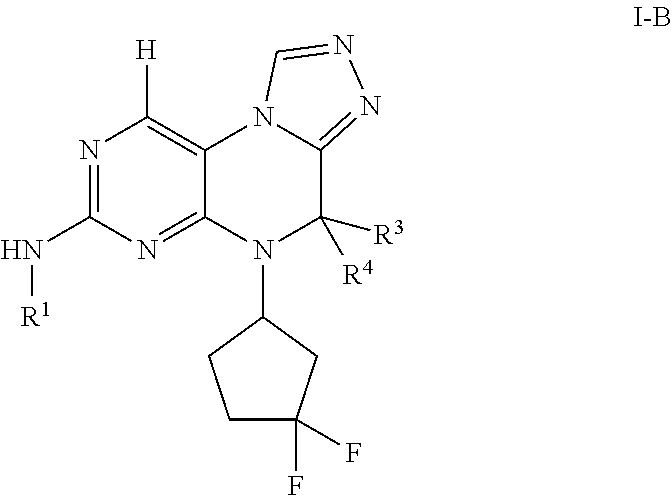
N1=C(N[R1])N=C2C(=C1[H])N1C(=NN=C1)C([R3])([R4])N2C1CCC(F)(F)C1
